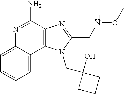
N1=C(N)C2=C(C3=CC=CC=C13)N(CC1(O)CCC1)C(CNOC)=N2
